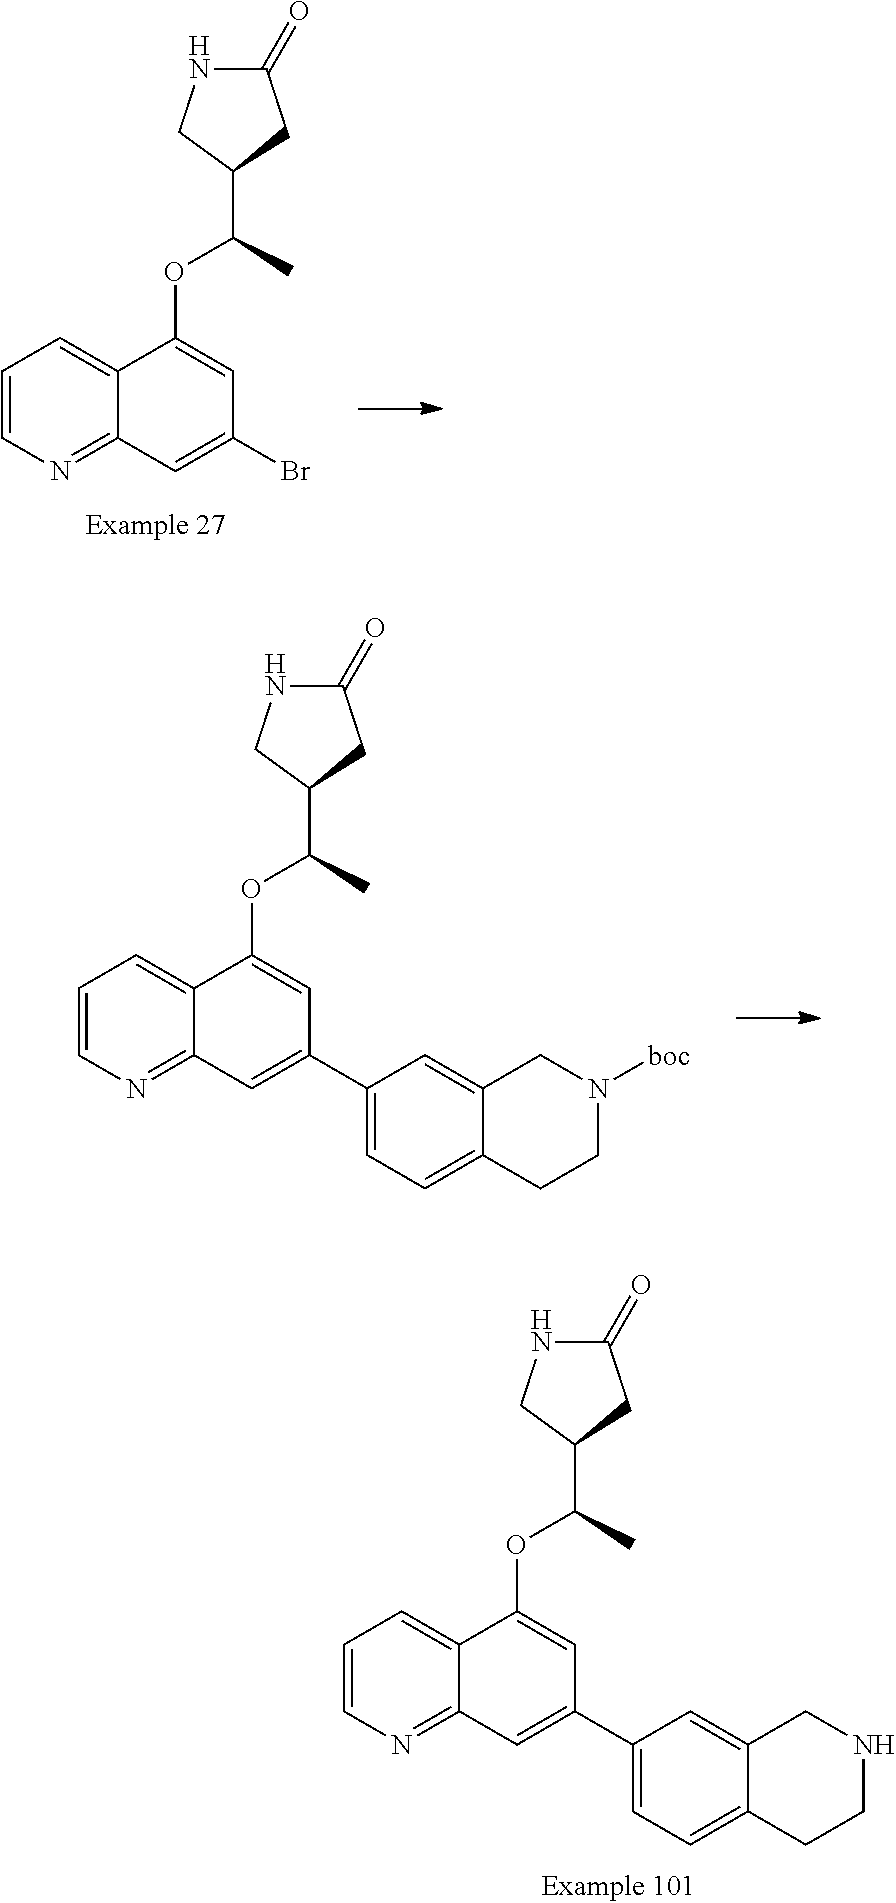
C1=CN=C2C(=C1)C(OC(C)C1CNC(=O)C1)=CC(Br)=C2.C1=CN=C2C(=C1)C(OC(C)C1CNC(=O)C1)=CC(C1=CC=C3C(=C1)CN([boc])CC3)=C2.C1=CN=C2C(=C1)C(OC(C)C1CNC(=O)C1)=CC(C1=CC=C3C(=C1)CNCC3)=C2
